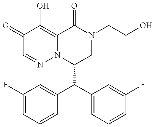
C1(C(C2=CC=CC(F)=C2)C2=CC(F)=CC=C2)CN(CCO)C(=O)C2=C(O)C(=O)C=NN12
